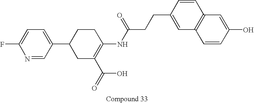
C1(C2CC(C(=O)O)=C(NC(CCC3=CC4=C(C=C3)C=C(O)C=C4)=O)CC2)=CC=C(F)N=C1
